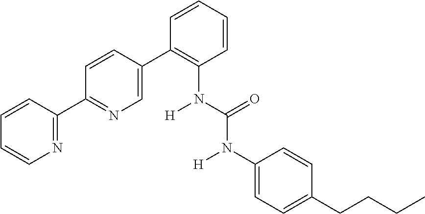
N1=C(C2=NC=C(C3=C(N(C(N(C4=CC=C(CCCC)C=C4)[H])=O)[H])C=CC=C3)C=C2)C=CC=C1
